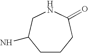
C1CCC(=O)NCC1N
